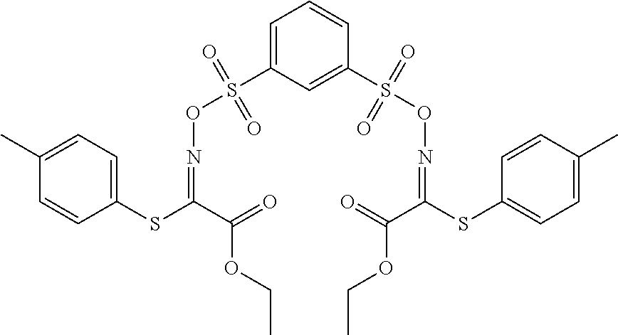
C1(SC(C(=O)OCC)=NOS(=O)(=O)C2=CC=CC(S(ON=C(SC3=CC=C(C)C=C3)C(=O)OCC)(=O)=O)=C2)=CC=C(C)C=C1
